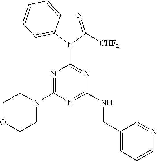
N1(C2=NC(NCC3=CC=CN=C3)=NC(N3CCOCC3)=N2)C([CHF2])=NC2=CC=CC=C12
